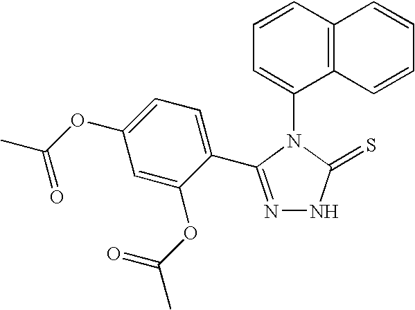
N1=C(C2=CC=C(OC(C)=O)C=C2OC(C)=O)N(C2=CC=CC3=C2C=CC=C3)C(=S)N1
